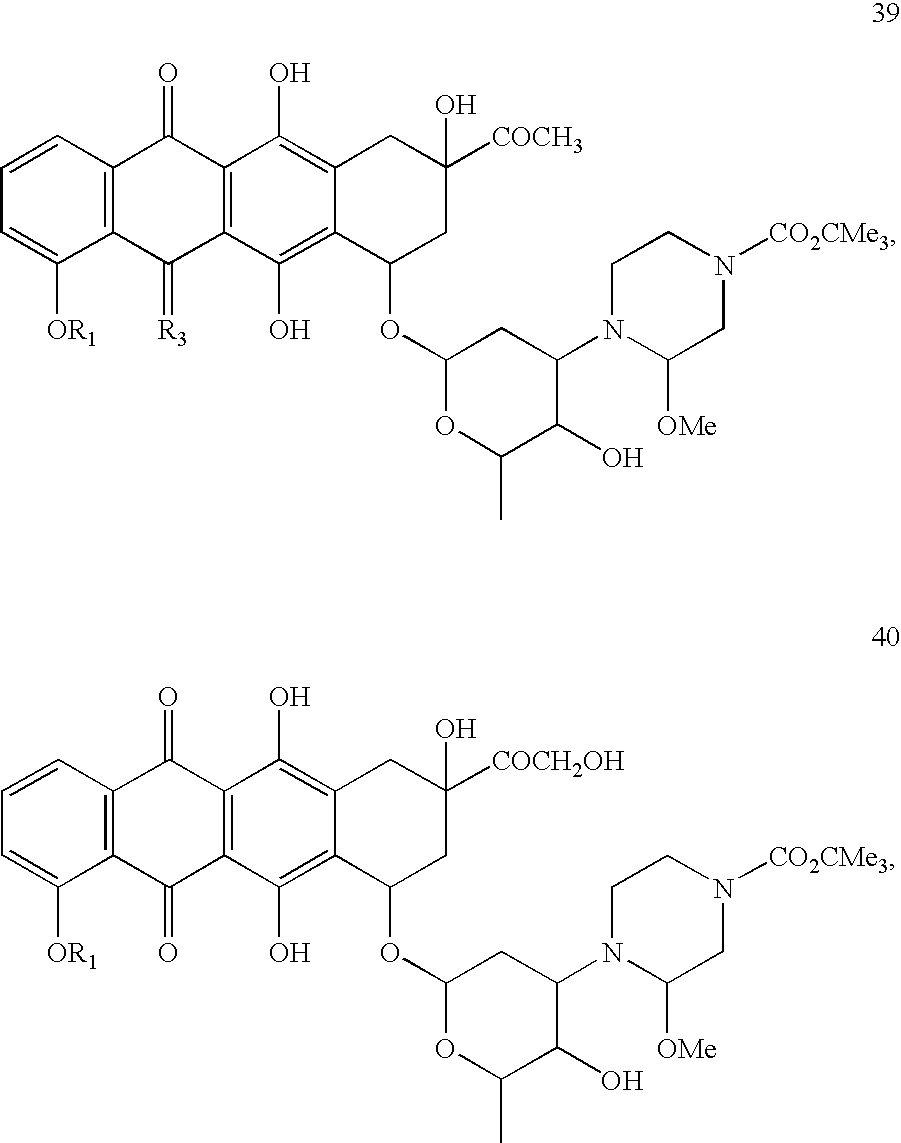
C1=CC2=C(C([OR1])=C1)C(=[R3])C1=C(C2=O)C(O)=C2C(=C1O)C(OC1OC(C)C(O)C(N3CCN([CO2CMe3])CC3[OMe])C1)CC([COCH3])(O)C2.C1=CC2=C(C([OR1])=C1)C(=O)C1=C(C2=O)C(O)=C2C(=C1O)C(OC1OC(C)C(O)C(N3CCN([CO2CMe3])CC3[OMe])C1)CC([COCH2OH])(O)C2
